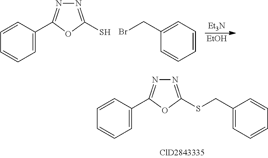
C1=C(C2=NN=C(S)O2)C=CC=C1.C1(CBr)=CC=CC=C1.[Et3N].[EtOH].C1=C(C2=NN=C(SCC3=CC=CC=C3)O2)C=CC=C1
